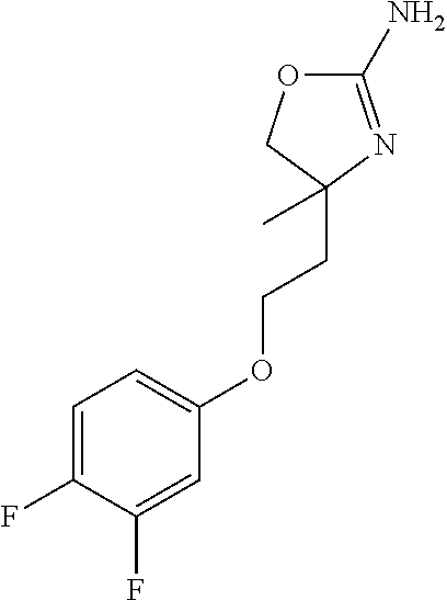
FC1=CC=C(OCCC2(C)N=C(N)OC2)C=C1F
